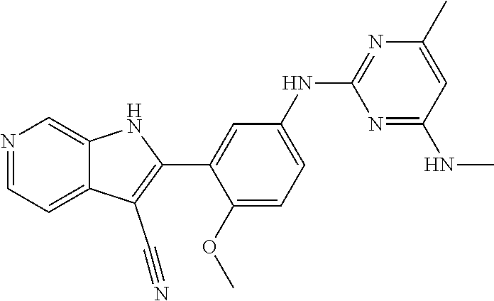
N1=CC=C2C(=C1)NC(C1=CC(NC3=NC(C)=CC(NC)=N3)=CC=C1OC)=C2C#N
